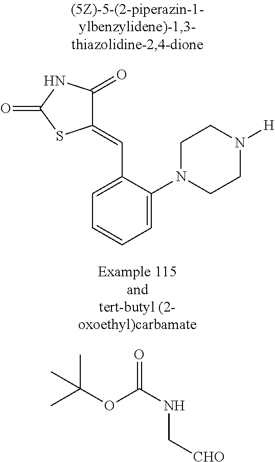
C1=C(C=C2C(=O)NC(=O)S2)C(N2CCN([H])CC2)=CC=C1.O=C(NC[CHO])OC(C)(C)C
